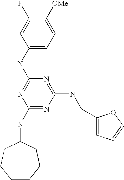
C1(NC2=NC(NC3CCCCCC3)=NC(NCC3=CC=CO3)=N2)=CC=C([OMe])C(F)=C1
